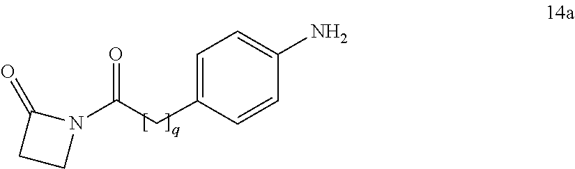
C1(CC(N2C(=O)CC2)=O)=CC=C(N)C=C1
